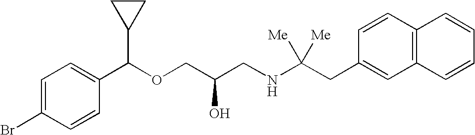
C1=C(Br)C=CC(C(OCC(CNC(CC2=CC3=C(C=C2)C=CC=C3)([Me])[Me])O)C2CC2)=C1
